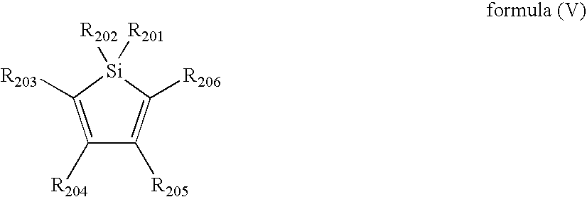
C1([R204])=C([R203])[Si]([R201])([R202])C([R206])=C1[R205]
